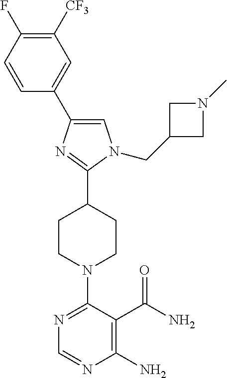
C1=C(C2=CN(CC3CN(C)C3)C(C3CCN(C4=NC=NC(N)=C4C(N)=O)CC3)=N2)C=CC(F)=C1[CF3]
